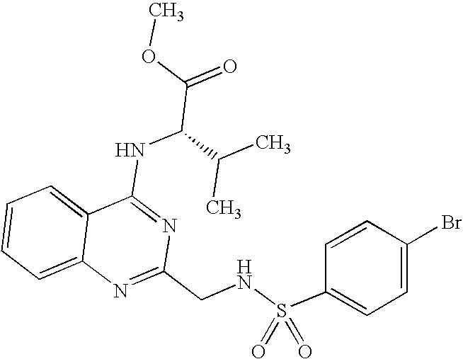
C12=CC=CC=C1N=C(CNS(C1=CC=C(Br)C=C1)(=O)=O)N=C2NC(C(=O)OC)C(C)C
